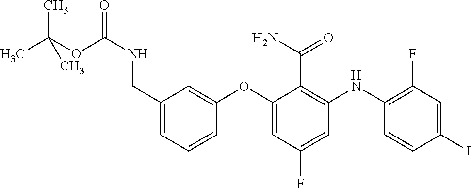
C(C1=CC=CC(OC2=CC(F)=CC(NC3=C(F)C=C(I)C=C3)=C2C(=O)N)=C1)NC(=O)OC(C)(C)C
